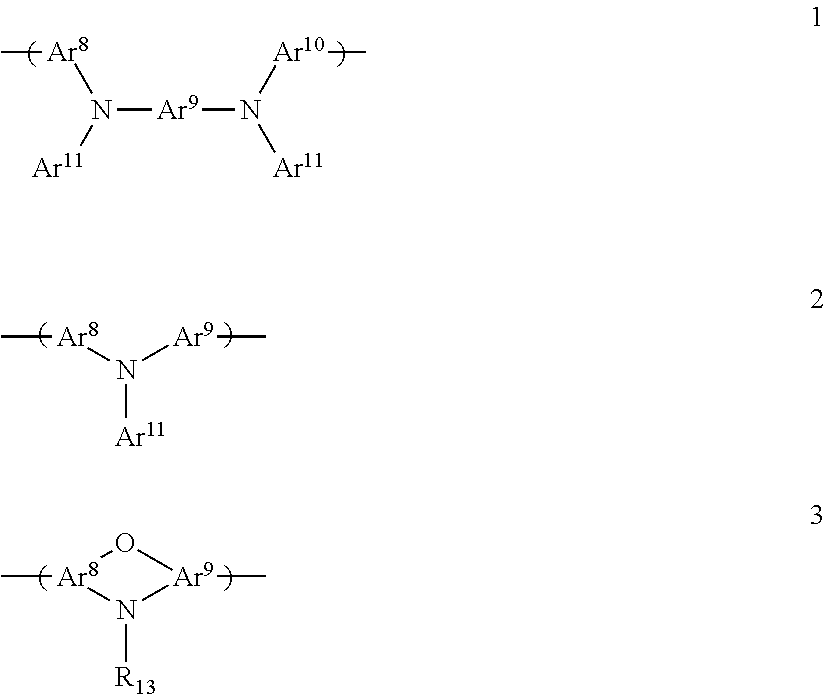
C[Ar8]N([Ar11])[Ar9]N([Ar10]C)[Ar11].C[Ar8]N([Ar11])[Ar9]C.C[Ar8]1N([R13])[Ar9](C)O1
